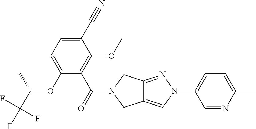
C1(C#N)=CC=C(OC(C)C(F)(F)F)C(C(N2CC3=CN(C4=CC=C(C)N=C4)N=C3C2)=O)=C1OC
